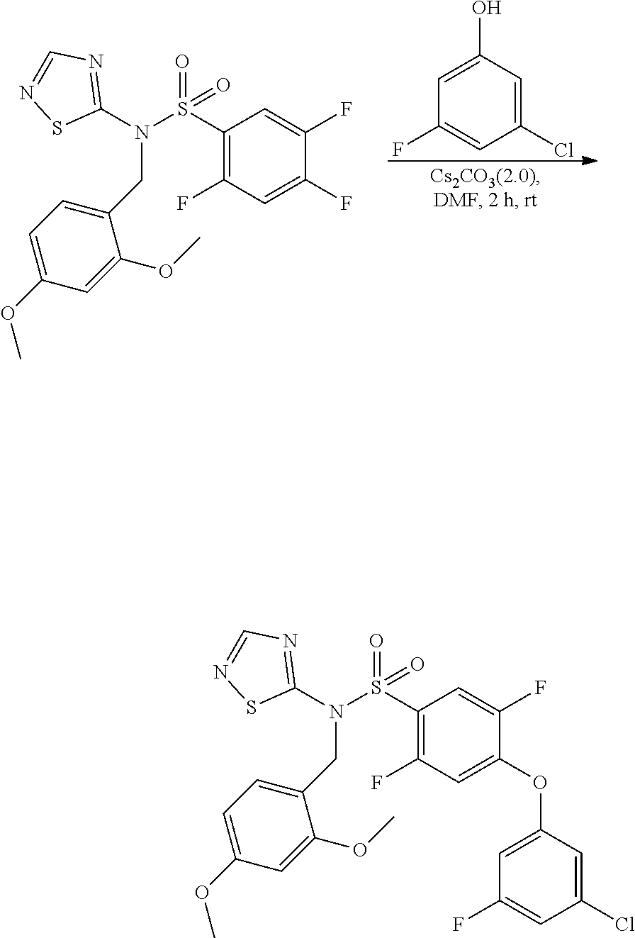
C1(O)=CC(F)=CC(Cl)=C1.C1(N(S(C2=C(F)C=C(F)C(F)=C2)(=O)=O)CC2=CC=C(OC)C=C2OC)=NC=NS1.C1(N(S(C2=C(F)C=C(OC3=CC(F)=CC(Cl)=C3)C(F)=C2)(=O)=O)CC2=CC=C(OC)C=C2OC)=NC=NS1
